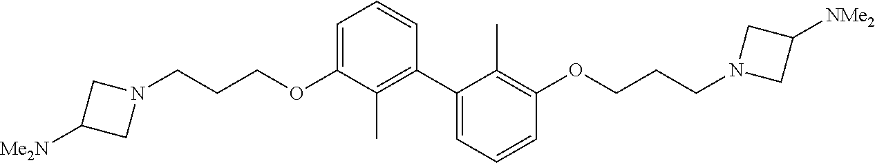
C1=C(OCCCN2CC([Me2N])C2)C(C)=C(C2=CC=CC(OCCCN3CC([NMe2])C3)=C2C)C=C1
